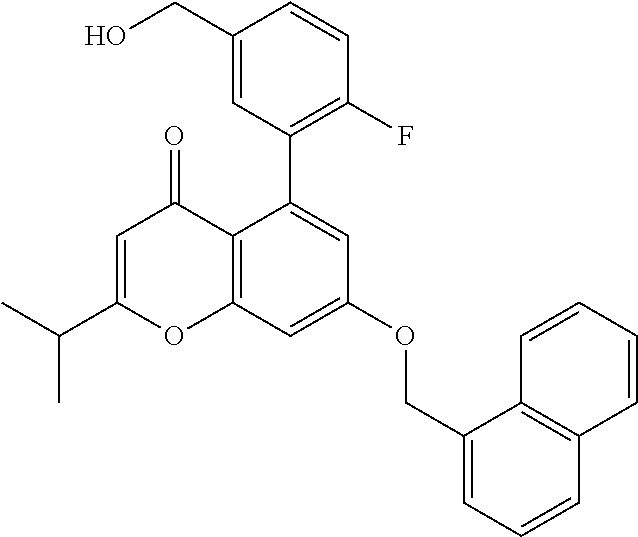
C1=C(C(C)C)OC2=C(C1=O)C(C1=C(F)C=CC(CO)=C1)=CC(OCC1=CC=CC3=C1C=CC=C3)=C2
